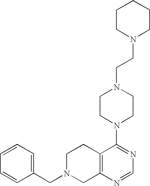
C1=CC=C(CN2CC3=C(CC2)C(N2CCN(CCN4CCCCC4)CC2)=NC=N3)C=C1
